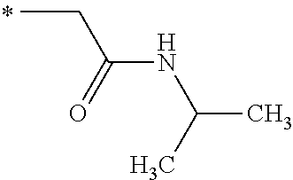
C(C(NC(C)C)=O)C
